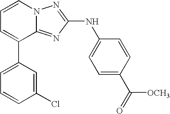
C1=C(C2=CC=CN3C2=NC(NC2=CC=C(C(=O)[OCH3])C=C2)=N3)C=C(Cl)C=C1
